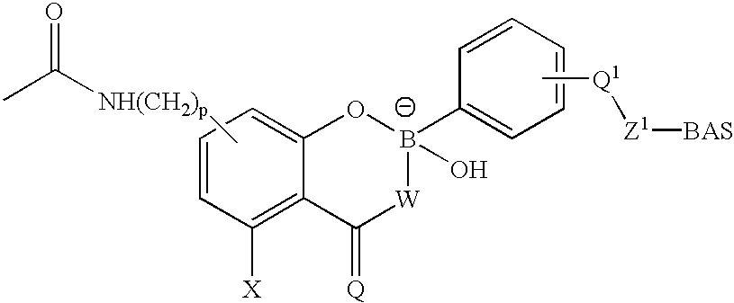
C1=CC=C2C(=C1[X])C(=[Q])[W][B-](C1=CC=CC=C1)(O)O2.C[Q1][Z1][BAS].C[NH(CH2)p]C(C)=O
